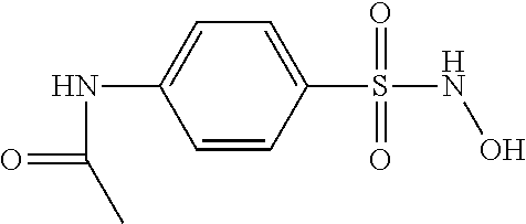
C1=CC(S(NO)(=O)=O)=CC=C1NC(=O)C
